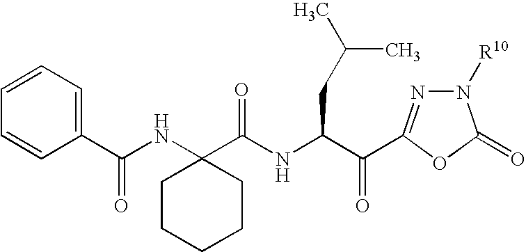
N1([R10])N=C(C(C(NC(C2(NC(C3=CC=CC=C3)=O)CCCCC2)=O)CC(C)C)=O)OC1=O
